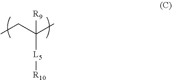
CCC(C)([R9])[L5][R10]
